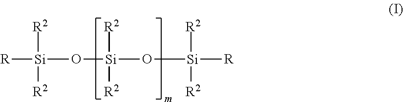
[R][Si](O[Si](O[Si]([R])([R2])[R2])([R2])[R2])([R2])[R2]
